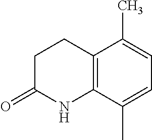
C1CC(=O)NC2=C1C(C)=CC=C2C
